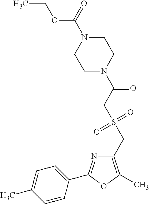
C1(CS(=O)(=O)CC(=O)N2CCN(C(=O)OCC)CC2)=C(C)OC(C2=CC=C(C)C=C2)=N1
